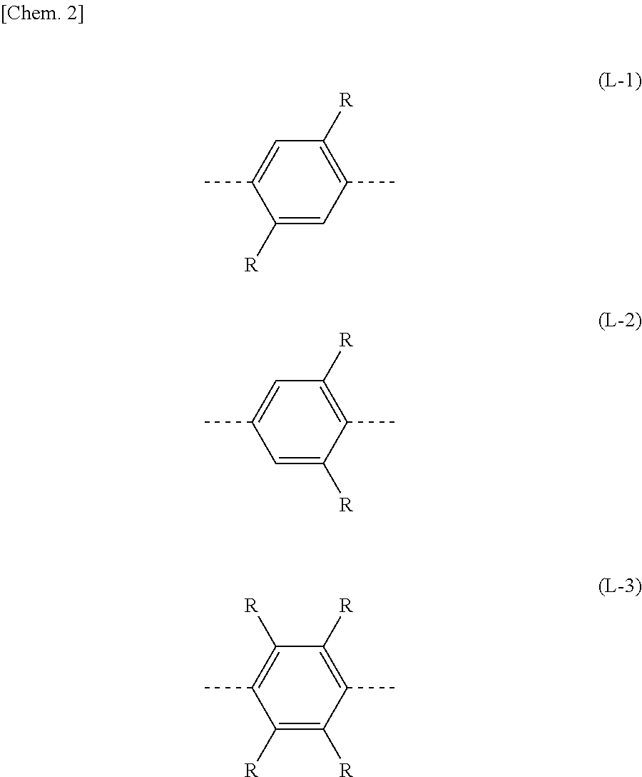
C1=C(C)C([R])=CC(C)=C1[R].C1=C(C)C=C([R])C(C)=C1[R].C1([R])=C(C)C([R])=C([R])C(C)=C1[R]
